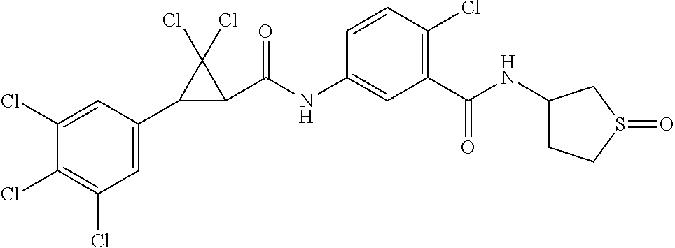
C1(C2C(C(NC3=CC(C(NC4CCS(=O)C4)=O)=C(Cl)C=C3)=O)C2(Cl)Cl)=CC(Cl)=C(Cl)C(Cl)=C1
